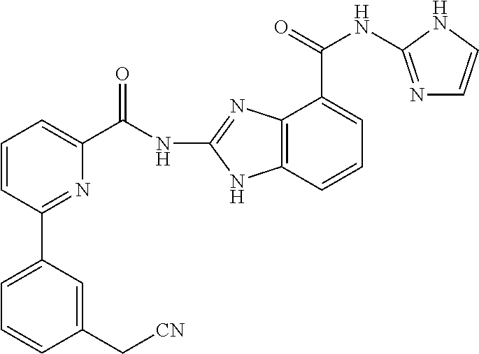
C12=C(C=CC=C1C(NC1=NC=CN1)=O)NC(NC(C1=CC=CC(C3=CC=CC(C[CN])=C3)=N1)=O)=N2
